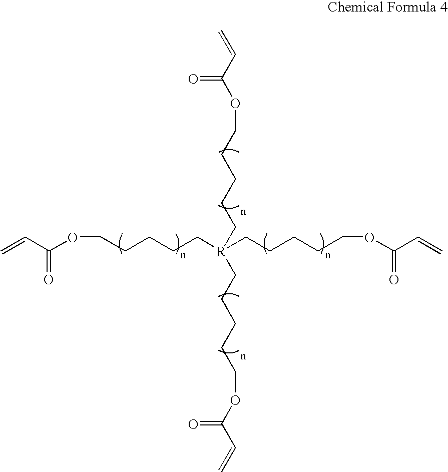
C(CCC[R](CCCCCOC(C=C)=O)(CCCCCOC(C=C)=O)CCCCCOC(C=C)=O)COC(C=C)=O
